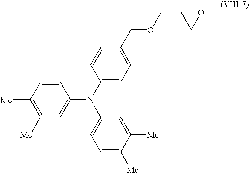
C1=C([Me])C([Me])=CC(N(C2=CC=C(COCC3CO3)C=C2)C2=CC([Me])=C([Me])C=C2)=C1
